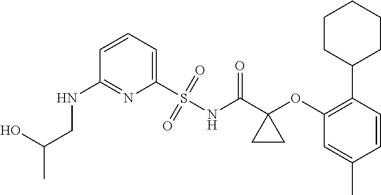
C1(NCC(C)O)=NC(S(=O)(=O)NC(C2(OC3=C(C4CCCCC4)C=CC(C)=C3)CC2)=O)=CC=C1
